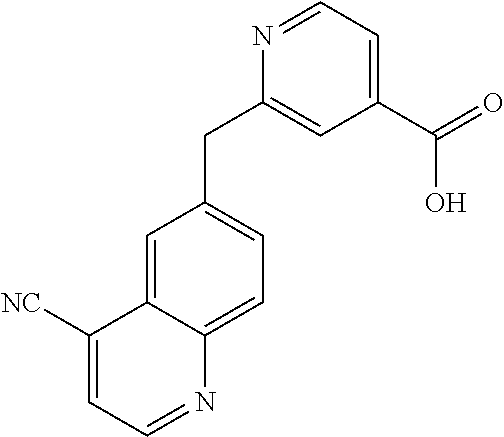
N1=CC=C(C(=O)O)C=C1CC1=CC=C2C(=C1)C([NC])=CC=N2
